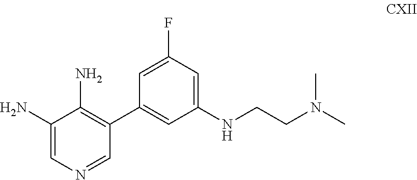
C1(N)=CN=CC(C2=CC(NCCN(C)C)=CC(F)=C2)=C1N
